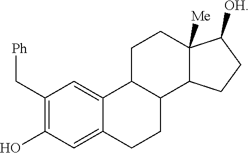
C1(C[Ph])=C(O)C=C2C(=C1)C1C(CC2)C2C([Me])(CC1)C([OH])CC2
